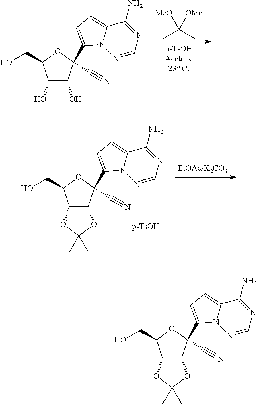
C1(O)C(O)C(C2=CC=C3N2N=CN=C3N)(C#N)OC1CO.CC(C)([MeO])[OMe].C12C(C(C3=CC=C4N3N=CN=C4N)(C#N)OC1CO)OC(C)(C)O2.C12C(C(C3=CC=C4N3N=CN=C4N)(C#N)OC1CO)OC(C)(C)O2
